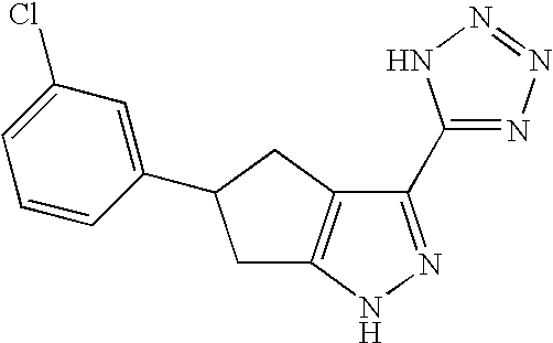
C1(C2=NN=NN2)=NNC2=C1CC(C1=CC(Cl)=CC=C1)C2
